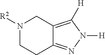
C12=NN([H])C([H])=C1CN([R2])CC2
